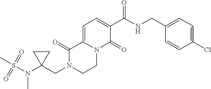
C12=CC=C(C(=O)NCC3=CC=C(Cl)C=C3)C(=O)N1CCN(CC1(N(S(C)(=O)=O)C)CC1)C2=O
